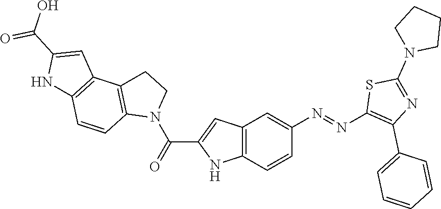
C12=C(C=CC(N=NC3=C(C4=CC=CC=C4)N=C(N4CCCC4)S3)=C1)NC(C(N1CCC3=C1C=CC1=C3C=C(C(O)=O)N1)=O)=C2
